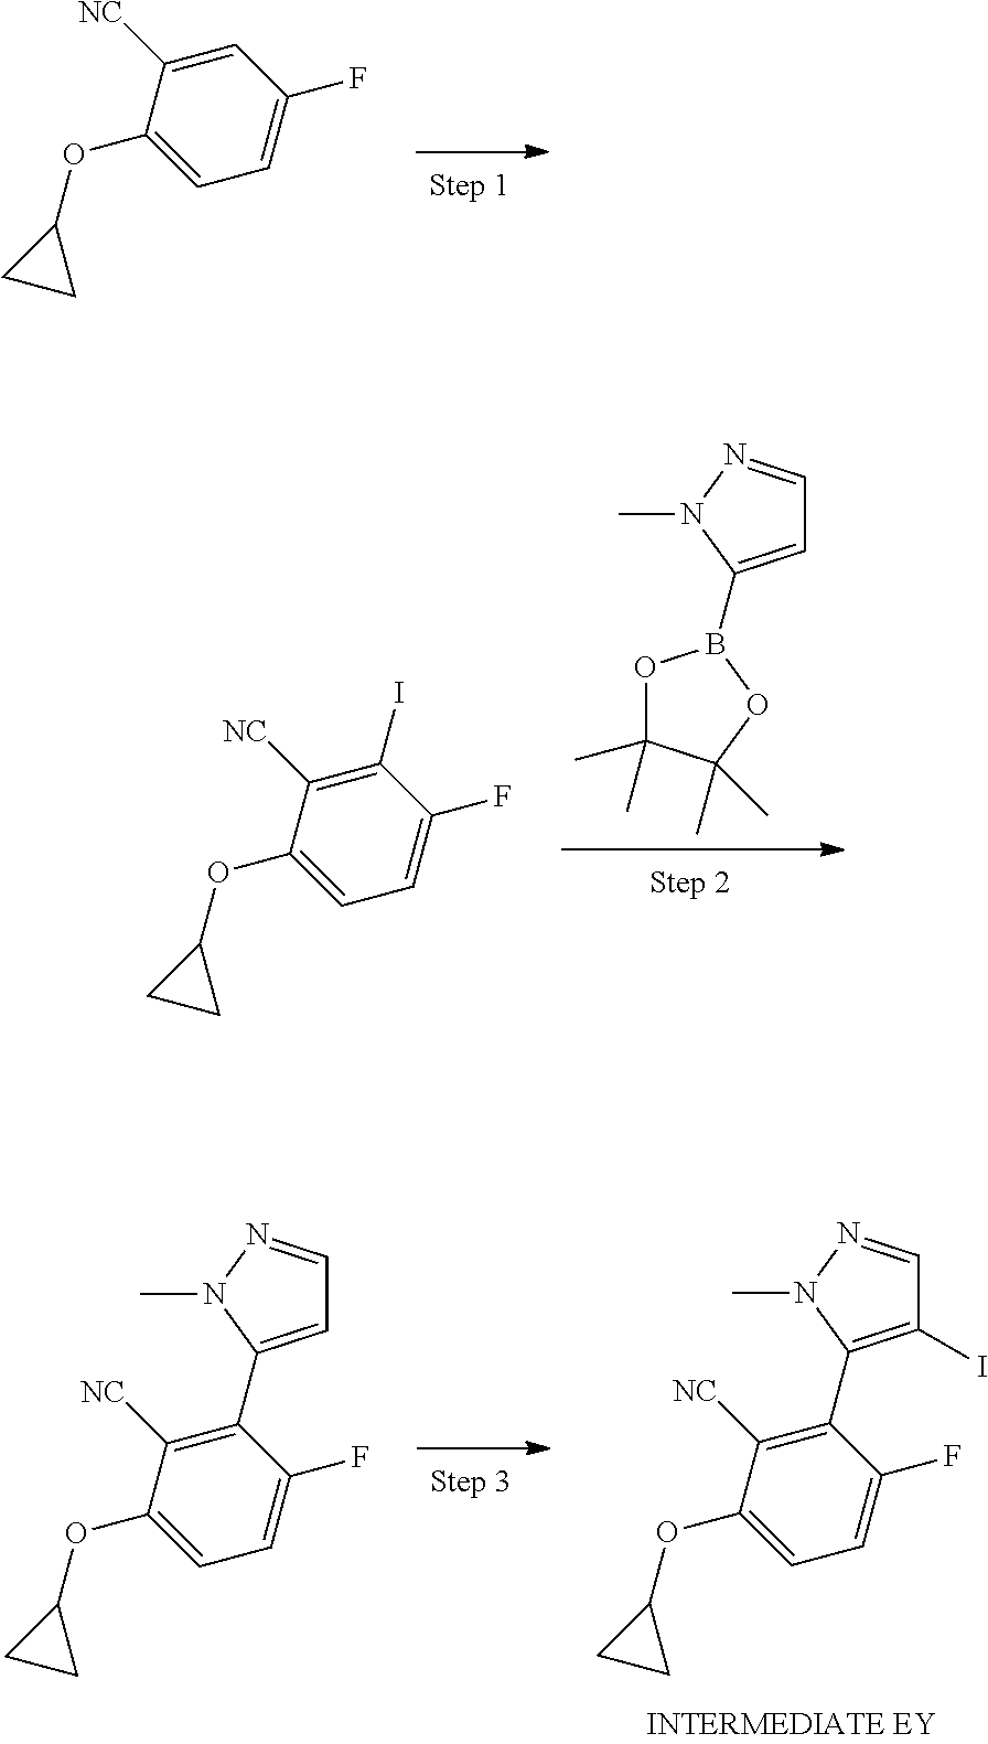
C1=C([NC])C(OC2CC2)=CC=C1F.C1=C(B2OC(C)(C)C(C)(C)O2)N(C)N=C1.IC1=C([NC])C(OC2CC2)=CC=C1F.C1(I)=C(C2=C([NC])C(OC3CC3)=CC=C2F)N(C)N=C1.C1=C(C2=C([NC])C(OC3CC3)=CC=C2F)N(C)N=C1
